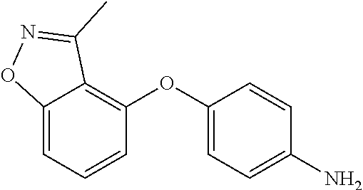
C12=CC=CC(OC3=CC=C(N)C=C3)=C1C(C)=NO2
